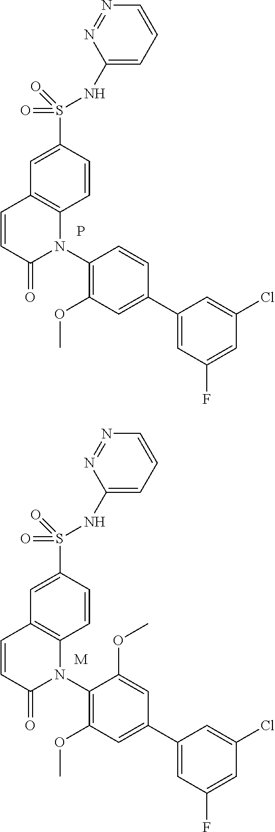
C1(NS(C2=CC3=C(C=C2)N(C2=C(OC)C=C(C4=CC(F)=CC(Cl)=C4)C=C2)C(=O)C=C3)(=O)=O)=CC=CN=N1.P.C1(NS(C2=CC3=C(C=C2)N(C2=C(OC)C=C(C4=CC(F)=CC(Cl)=C4)C=C2OC)C(=O)C=C3)(=O)=O)=CC=CN=N1.[M]
